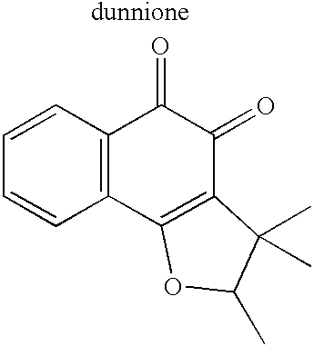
C1=CC2=C(C=C1)C1=C(C(=O)C2=O)C(C)(C)C(C)O1
